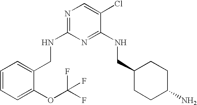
C1(CNC2=NC=C(Cl)C(NCC3CCC(N)CC3)=N2)=CC=CC=C1OC(F)(F)F
